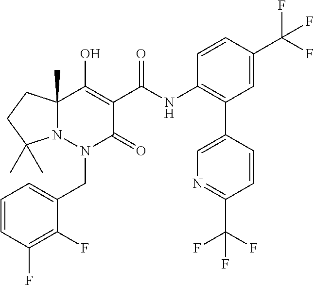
C1=CC(F)=C(F)C(CN2C(=O)C(C(=O)NC3=C(C4=CN=C(C(F)(F)F)C=C4)C=C(C(F)(F)F)C=C3)=C(O)C3(C)N2C(C)(C)CC3)=C1
